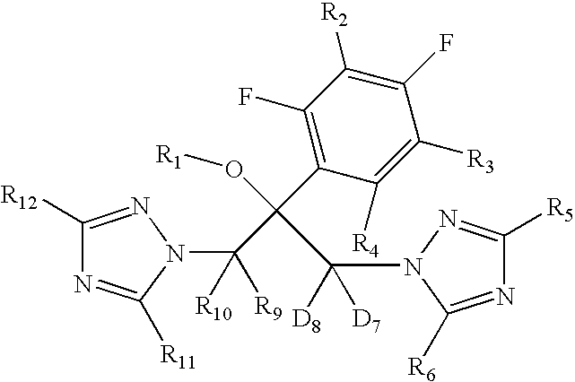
C1([R12])=NN(C([R9])([R10])C(C2=C(F)C([R2])=C(F)C([R3])=C2[R4])(O[R1])C(N2C([R6])=NC([R5])=N2)([D8])[D7])C([R11])=N1
